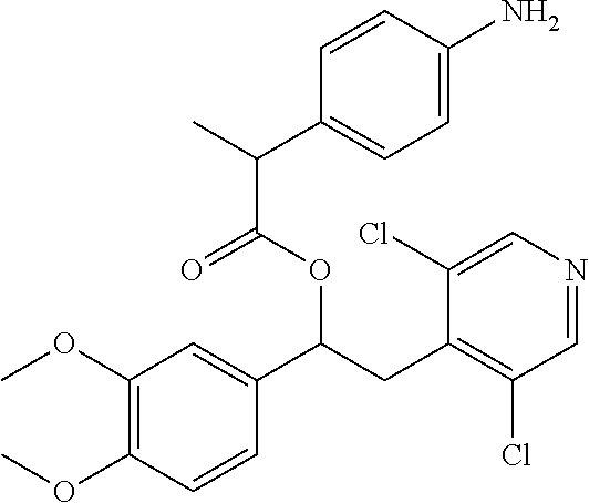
C1(OC)=C(OC)C=CC(C(CC2=C(Cl)C=NC=C2Cl)OC(C(C2=CC=C(N)C=C2)C)=O)=C1
